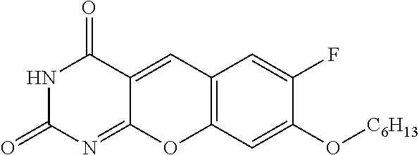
N1C(=O)N=C2C(=CC3=C(O2)C=C(O[C6H13])C(F)=C3)C1=O
